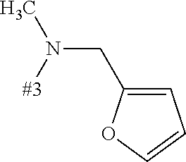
[#3]N(C)CC1=CC=CO1
